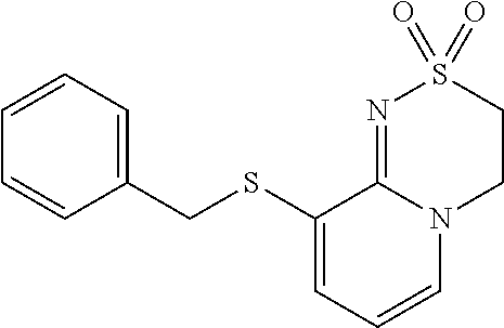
C(SC1=CC=CN2C1=NS(=O)(=O)CC2)C1=CC=CC=C1
